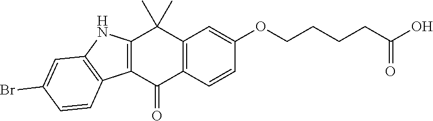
C12=C(C(=O)C3=C(C1(C)C)C=C(OCCCCC(O)=O)C=C3)C1=C(N2)C=C(Br)C=C1
